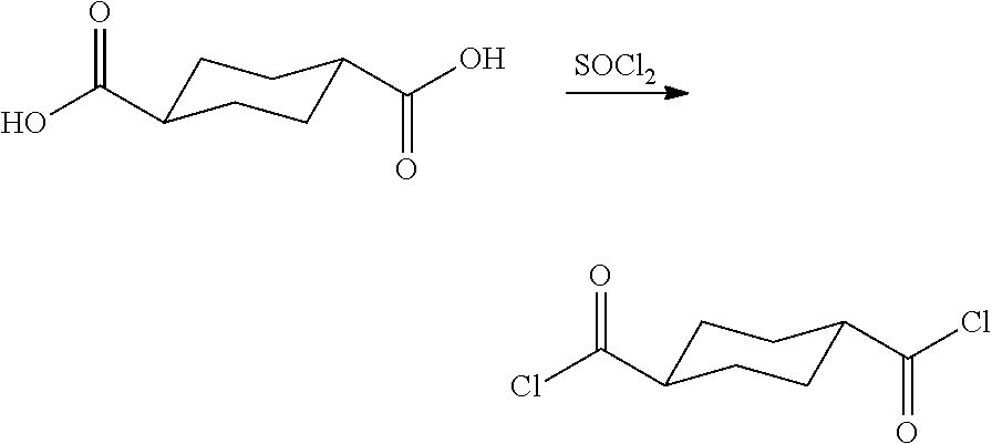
[SOCl2].C1C(C(O)=O)CCC(C(O)=O)C1.C1C(C(Cl)=O)CCC(C(Cl)=O)C1
